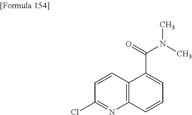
C1(Cl)=NC2=C(C=C1)C(C(=O)N(C)C)=CC=C2
